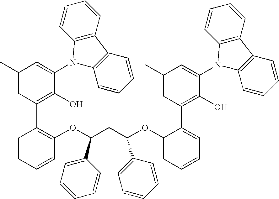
C1(C)=CC(C2=C(OC(CC(OC3=CC=CC=C3C3=C(O)C(N4C5=C(C6=C4C=CC=C6)C=CC=C5)=CC(C)=C3)C3=CC=CC=C3)C3=CC=CC=C3)C=CC=C2)=C(O)C(N2C3=C(C4=C2C=CC=C4)C=CC=C3)=C1
